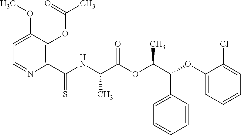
C1=C(OC)C(OC(=O)C)=C(C(NC(C(OC(C(OC2=CC=CC=C2Cl)C2=CC=CC=C2)C)=O)C)=S)N=C1
